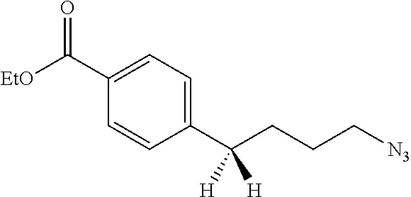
C1(C(CCC[N3])([H])[H])=CC=C(C([EtO])=O)C=C1
